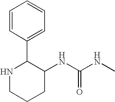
C(NC)(=O)NC1C(C2=CC=CC=C2)NCCC1
